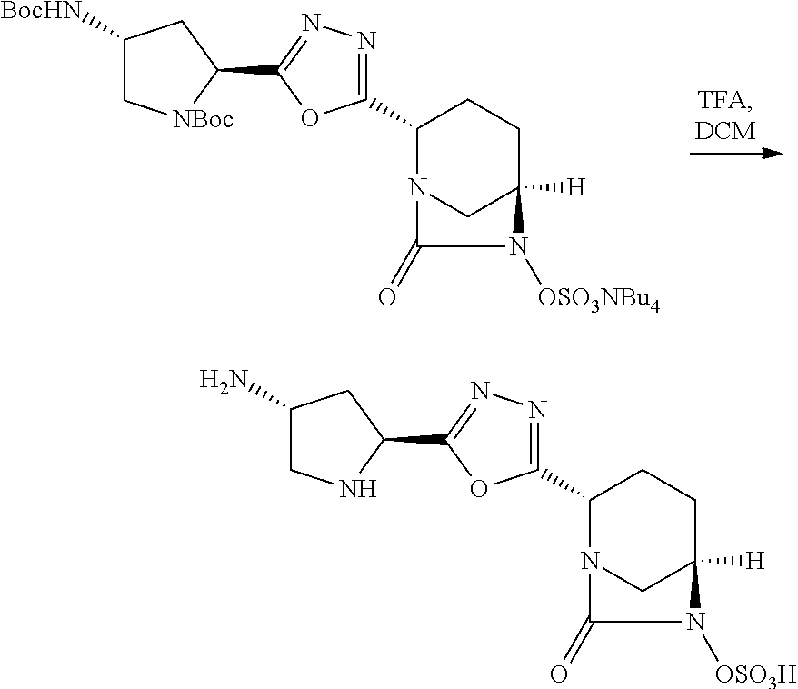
C1C(C2=NN=C(C3CC([BocHN])C[NBoc]3)O2)N2CC([H])(C1)N([OSO3NBu4])C2=O.C1C(C2=NN=C(C3CC(N)CN3)O2)N2CC([H])(C1)N([OSO3H])C2=O
